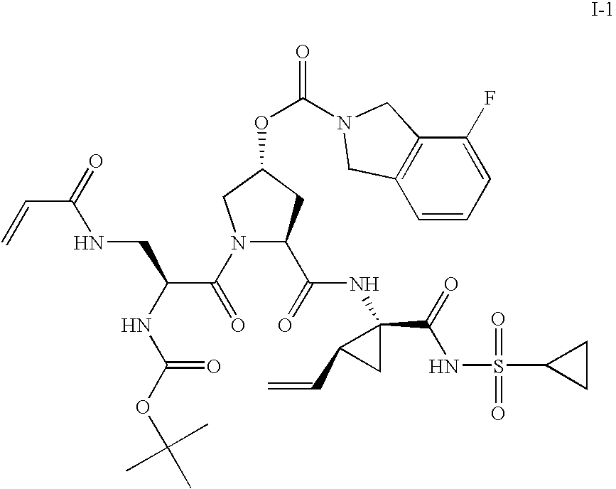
N1(C(C(CNC(C=C)=O)NC(=O)OC(C)(C)C)=O)C(C(NC2(C(=O)NS(C3CC3)(=O)=O)C(C=C)C2)=O)CC(OC(=O)N2CC3=C(C=CC=C3F)C2)C1
